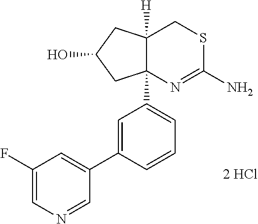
C1(F)=CN=CC(C2=CC(C34N=C(N)SCC3([H])CC(O)C4)=CC=C2)=C1.[2 HCl]
